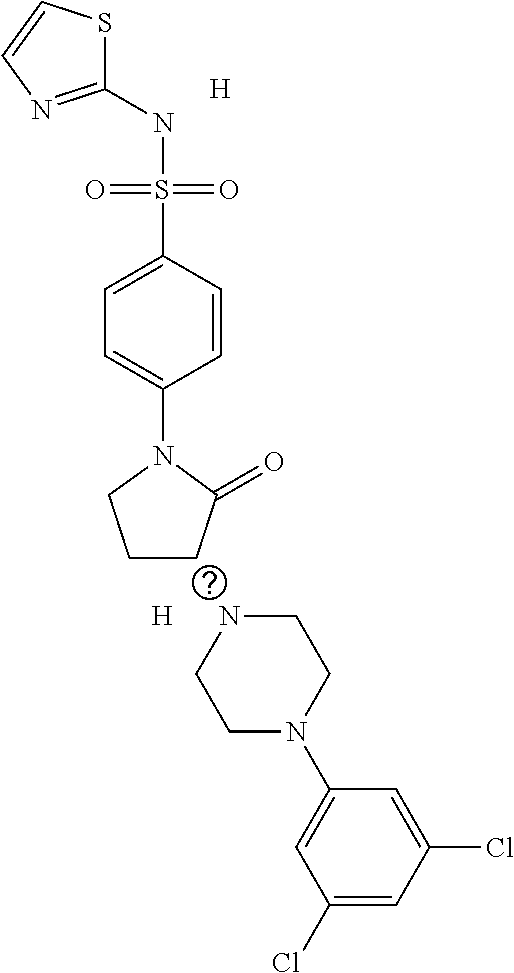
C1(NS(C2=CC=C(N3CCCC3=O)C=C2)(=O)=O)=NC=CS1.[H].[H].N1CCN(C2=CC(Cl)=CC(Cl)=C2)CC1
